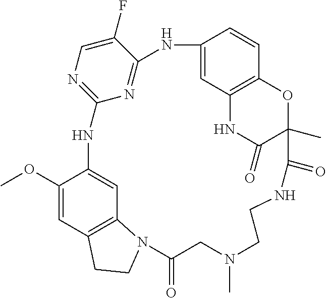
COC1=CC2=C3C=C1NC1=NC=C(F)C(=N1)NC1=CC4=C(C=C1)OC(C)(C(=O)N4)C(=O)NCCN(C)CC(=O)N3CC2
